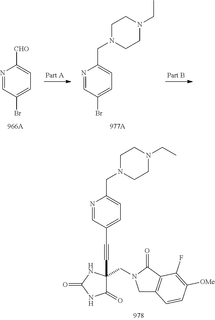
N1=CC(C#CC2(CN3CC4=C(C3=O)C(F)=C([OMe])C=C4)C(=O)NC(=O)N2)=CC=C1CN1CCN(CC)CC1.N1=CC(Br)=CC=C1[CHO].N1=CC(Br)=CC=C1CN1CCN(CC)CC1
